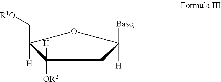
C1([OR2])([H])C([H])(C[R1O])OC([H])([Base])C1
